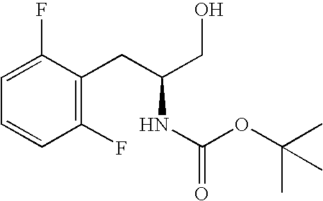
C(O)C(CC1=C(F)C=CC=C1F)NC(=O)OC(C)(C)C
